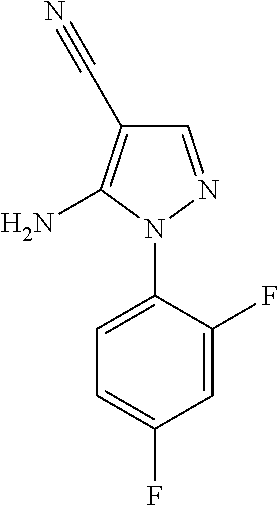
C1=C(N2N=CC(C#N)=C2N)C(F)=CC(F)=C1
